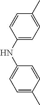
C1(NC2=CC=C(C)C=C2)=CC=C(C)C=C1
